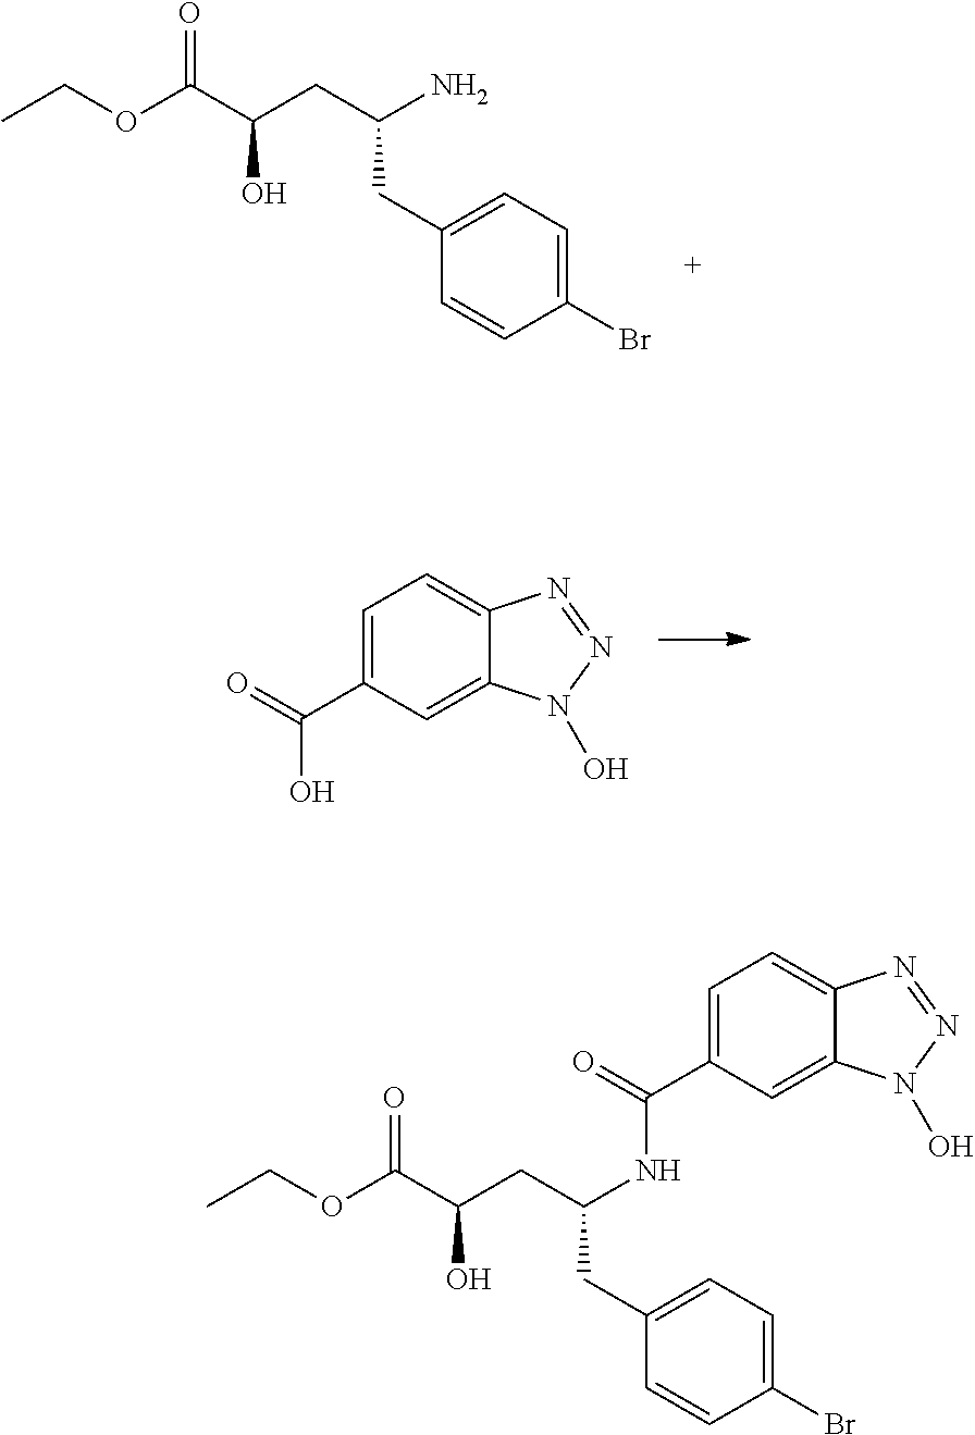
C1=C(CC(N)CC(O)C(OCC)=O)C=CC(Br)=C1.C1=C(C(O)=O)C=C2C(=C1)N=NN2O.C1=C(CC(NC(=O)C2=CC=C3C(=C2)N(O)N=N3)CC(O)C(OCC)=O)C=CC(Br)=C1
